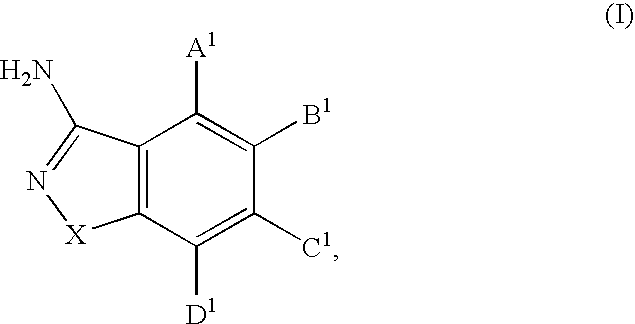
C12=C(C([D1])=C([C1])C([B1])=C1[A1])[X]N=C2N
